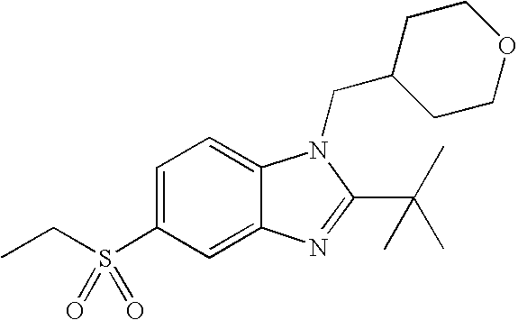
C1=C(S(=O)(=O)CC)C=C2C(=C1)N(CC1CCOCC1)C(C(C)(C)C)=N2
